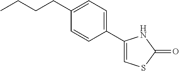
C1(C2=CC=C(CCCC)C=C2)=CSC(=O)N1
